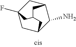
C12(F)CC3C(N)C(C1)CC(C2)C3
